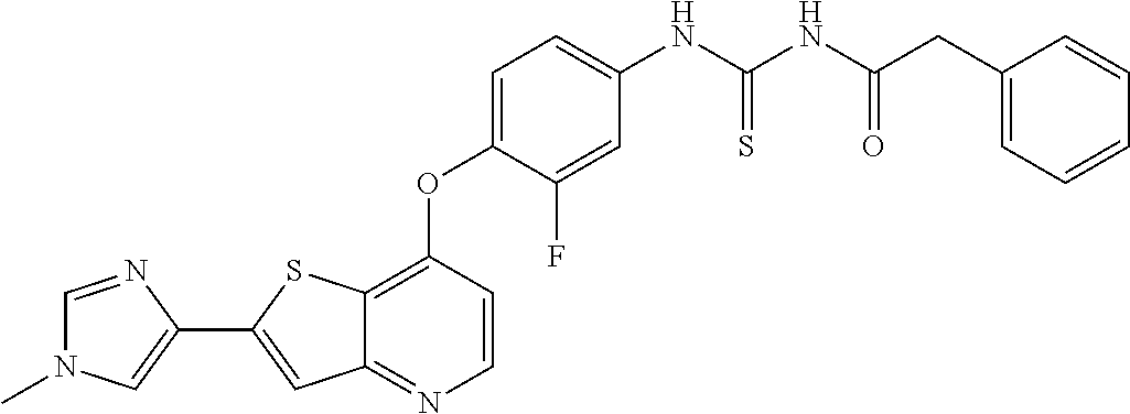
C12=C(OC3=CC=C(NC(NC(CC4=CC=CC=C4)=O)=S)C=C3F)C=CN=C1C=C(C1=CN(C)C=N1)S2
